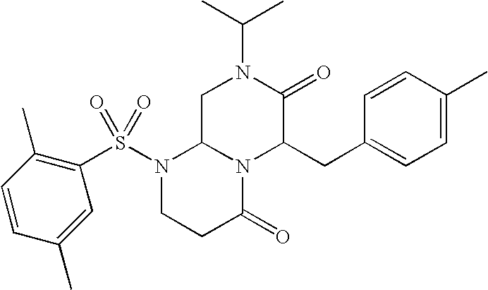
C1C2N(C(CC3=CC=C(C)C=C3)C(=O)N1C(C)C)C(=O)CCN2S(=O)(C1=C(C)C=CC(C)=C1)=O
